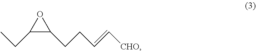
C(C1C(CCC=C[CHO])O1)C
